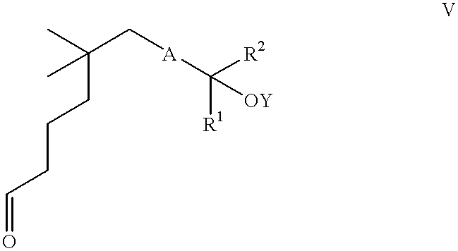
CC(C[A]C([R1])([R2])[OY])(C)CCCC=O
